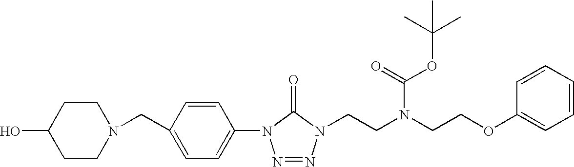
C1(N2N=NN(CCN(CCOC3=CC=CC=C3)C(=O)OC(C)(C)C)C2=O)=CC=C(CN2CCC(O)CC2)C=C1
